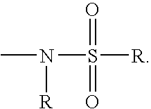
CN([R])S([R])(=O)=O
